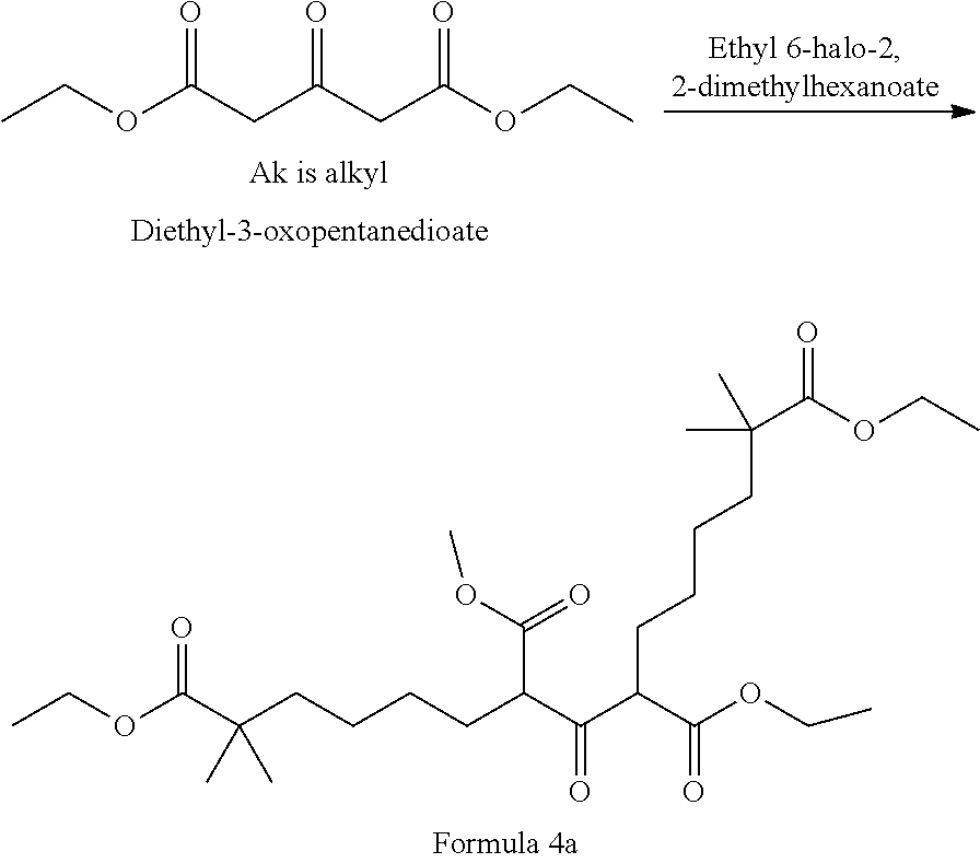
CCOC(CC(CC(OCC)=O)=O)=O.CCOC(C(CCCCC(C(C(C(OCC)=O)CCCCC(C)(C(OCC)=O)C)=O)C(=O)OC)(C)C)=O
